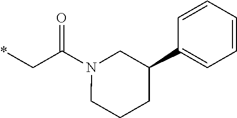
*CC(N1CCCC(C2=CC=CC=C2)C1)=O
